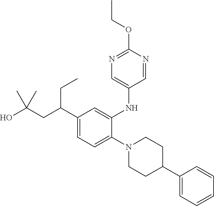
N1(C2=CC=C(C(CC(O)(C)C)CC)C=C2NC2=CN=C(OCC)N=C2)CCC(C2=CC=CC=C2)CC1
